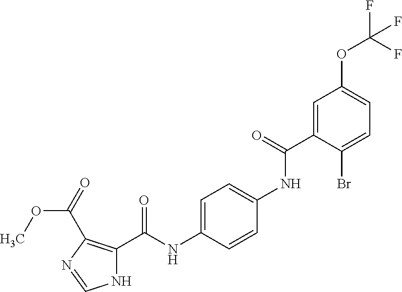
C1=C(C(=O)NC2=CC=C(NC(=O)C3=C(C(OC)=O)N=CN3)C=C2)C(Br)=CC=C1OC(F)(F)F
